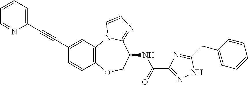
C12=C(OCC(NC(=O)C3=NNC(CC4=CC=CC=C4)=N3)C3=NC=CN13)C=CC(C#CC1=CC=CC=N1)=C2
